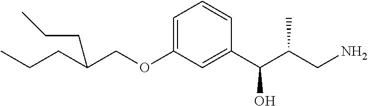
C1=C(OCC(CCC)CCC)C=C(C(C(CN)C)O)C=C1
